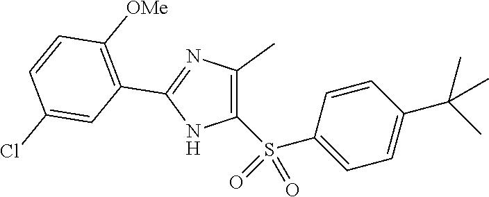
C1(S(C2=CC=C(C(C)(C)C)C=C2)(=O)=O)=C(C)N=C(C2=C([OMe])C=CC(Cl)=C2)N1
